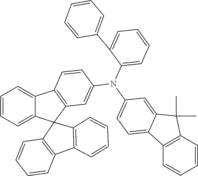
C12=CC=CC=C1C1(C3=C2C=CC(N(C2=CC=C4C(=C2)C(C)(C)C2=C4C=CC=C2)C2=CC=CC=C2C2=CC=CC=C2)=C3)C2=C(C3=C1C=CC=C3)C=CC=C2
